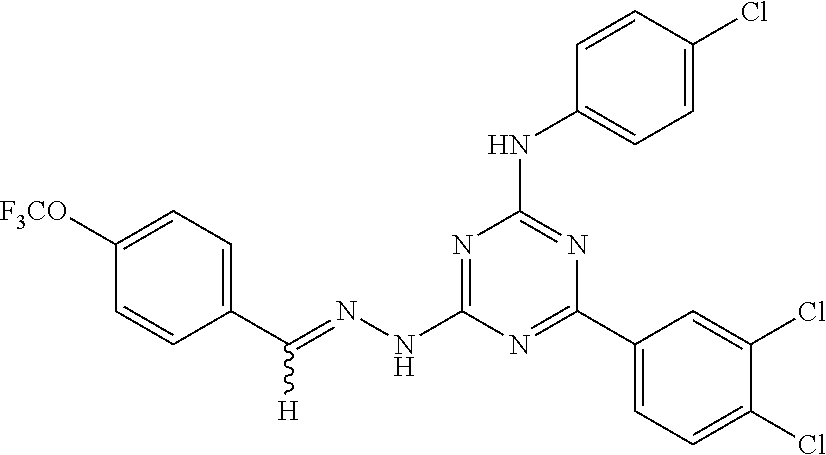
C1(C(=NNC2=NC(NC3=CC=C(Cl)C=C3)=NC(C3=CC=C(Cl)C(Cl)=C3)=N2)[H])=CC=C([F3CO])C=C1
